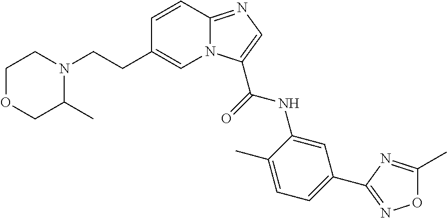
N12C(=NC=C1C(=O)NC1=CC(C3=NOC(C)=N3)=CC=C1C)C=CC(CCN1CCOCC1C)=C2
